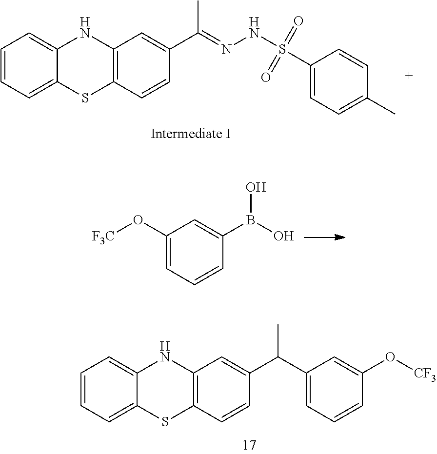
C12=C(NC3=CC=CC=C3S1)C=C(C(C)=NNS(=O)(=O)C1=CC=C(C)C=C1)C=C2.C1=C(O[F3C])C=C(B(O)O)C=C1.C1=CC=C2C(=C1)SC1=C(N2)C=C(C(C2=CC=CC(O[CF3])=C2)C)C=C1
